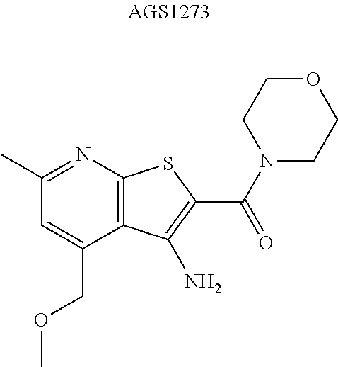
C1=C(COC)C2=C(N=C1C)SC(C(N1CCOCC1)=O)=C2N
